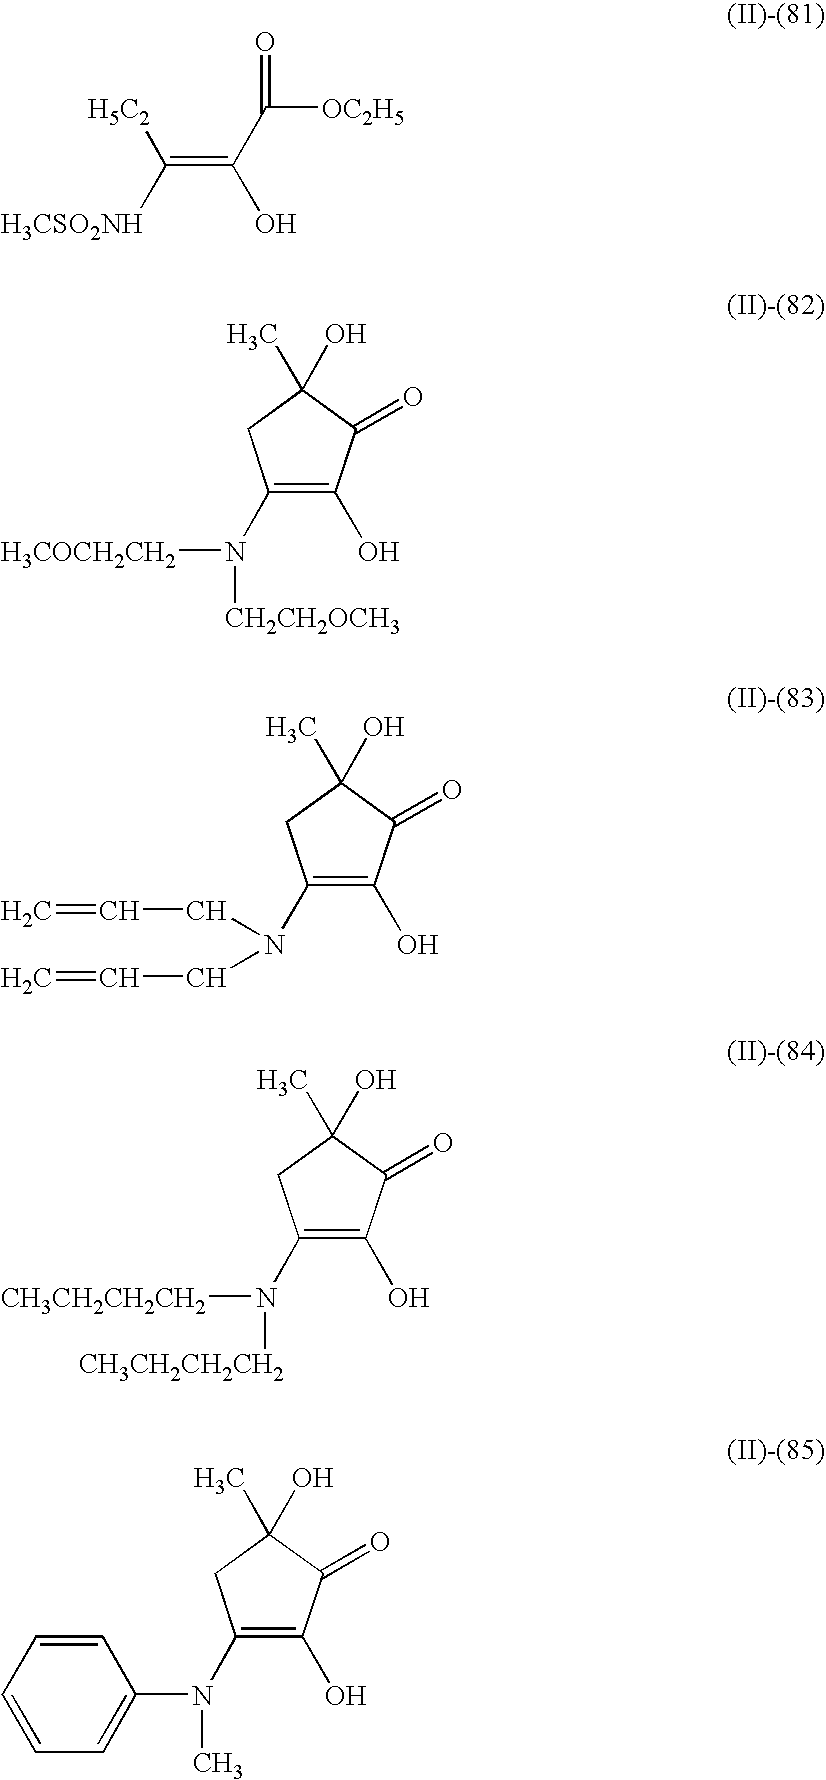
C(=C(C([OC2H5])=O)O)([H3CSO2NH])[H5C2].C1(N([CH2CH2OCH3])[H3COCH2CH2])=C(O)C(=O)C(O)(C)C1.C1(N(CC=C)CC=C)=C(O)C(=O)C(O)(C)C1.C1(N([CH3CH2CH2CH2])[CH3CH2CH2CH2])=C(O)C(=O)C(O)(C)C1.C1=C(N(C2=C(O)C(=O)C(O)(C)C2)C)C=CC=C1
